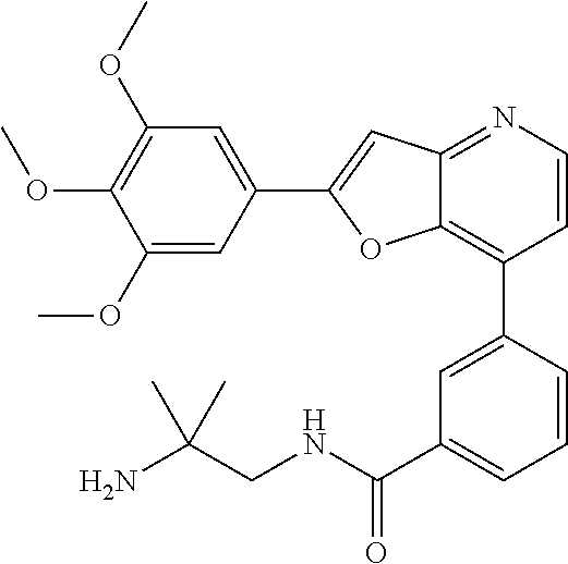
C1(OC)=CC(C2=CC3=NC=CC(C4=CC(C(NCC(N)(C)C)=O)=CC=C4)=C3O2)=CC(OC)=C1OC
